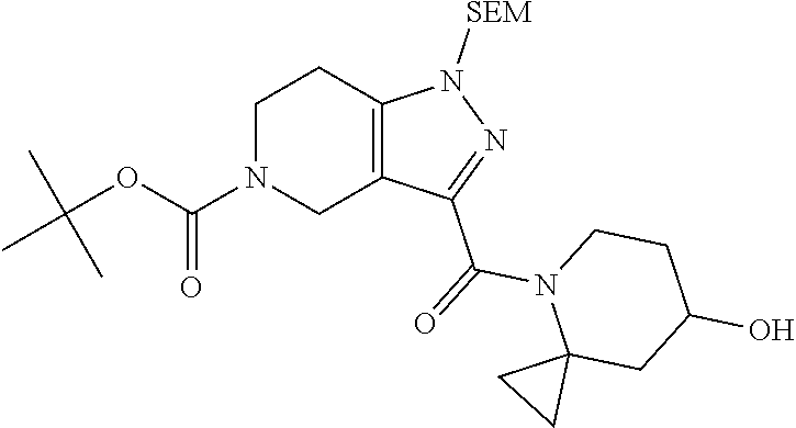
C1N(C(OC(C)(C)C)=O)CC2=C(C1)N([SEM])N=C2C(=O)N1C2(CC(O)CC1)CC2
